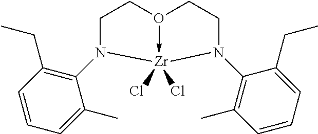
C1CO2->[Zr](Cl)(Cl)(N1C1=C(CC)C=CC=C1C)N(C1=C(C)C=CC=C1CC)CC2
